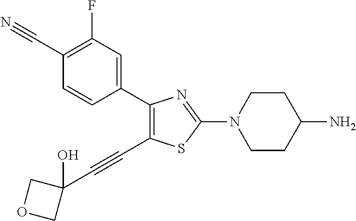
C1(C2=CC(F)=C(C#N)C=C2)=C(C#CC2(O)COC2)SC(N2CCC(N)CC2)=N1
